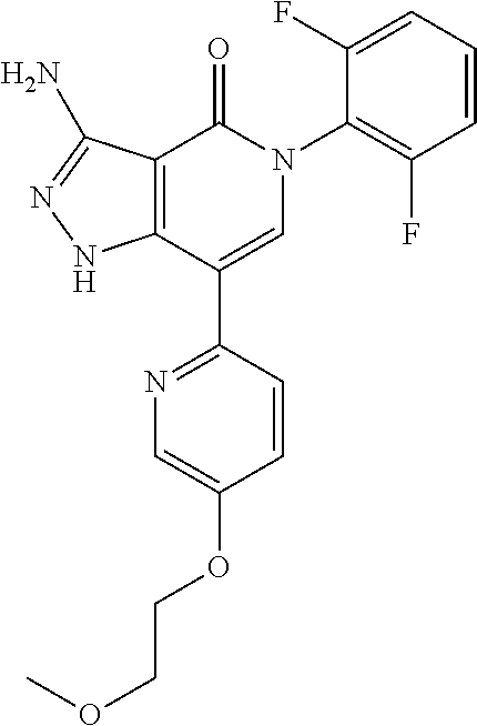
C1=CC=C(F)C(N2C(=O)C3=C(C(C4=NC=C(OCCOC)C=C4)=C2)NN=C3N)=C1F
